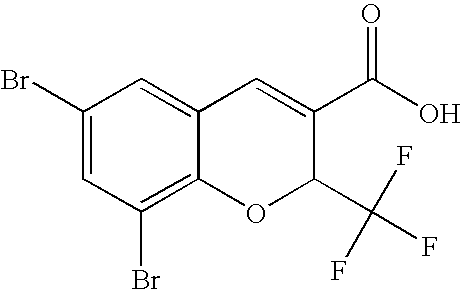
C1(C(F)(F)F)C(C(=O)O)=CC2=CC(Br)=CC(Br)=C2O1
